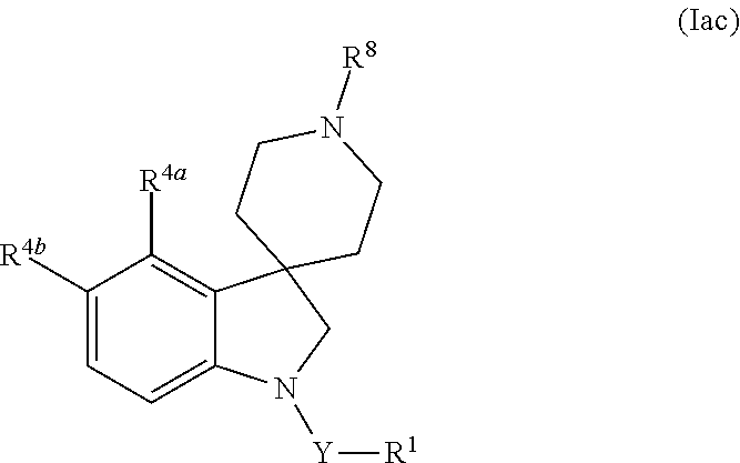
C1([R4b])=CC=C2C(=C1[R4a])C1(CN2[Y][R1])CCN([R8])CC1
